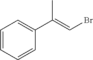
C1=CC=CC(C(=CBr)C)=C1
